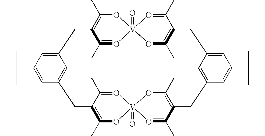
C12=CC(C(C)(C)C)=CC(=C1)CC1=C(C)O[V]3(=O)(O=C1C)O=C(C)C(=C(C)O3)CC1=CC(=CC(C(C)(C)C)=C1)CC1=C(C)O[V]3(=O)(O=C(C)C(=C(C)O3)C2)O=C1C
